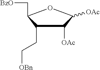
C1(CC[OBn])C([OAc])C([OAc])OC1C[BzO]
